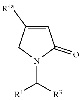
C1([R4a])=CC(=O)N(C([R3])[R1])C1
